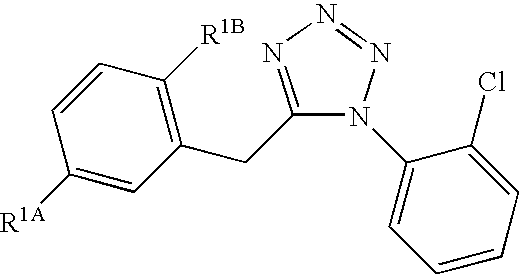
C1([R1A])=CC(CC2=NN=NN2C2=CC=CC=C2Cl)=C([R1B])C=C1
